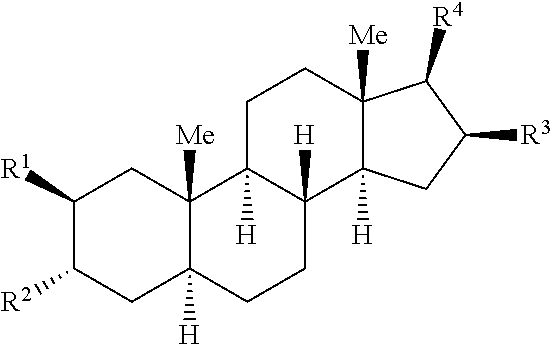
C1([R1])C([R2])CC2([H])C([Me])(C1)C1([H])C([H])(CC2)C2([H])C([Me])(CC1)C([R4])C([R3])C2
